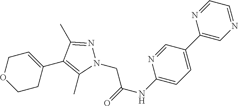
N1=CC=NC=C1C1=CC=C(NC(=O)CN2N=C(C)C(C3=CCOCC3)=C2C)N=C1
